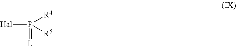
P([Hal])(=[L])([R4])[R5]
